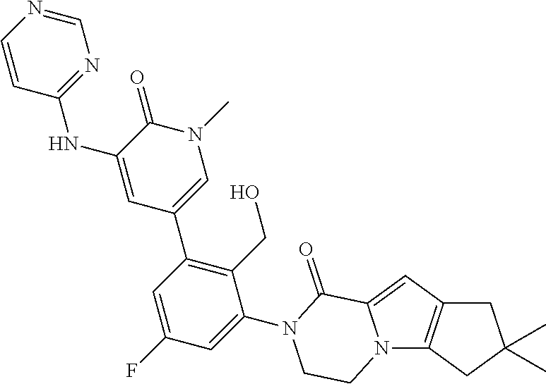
N12C3=C(C=C1C(=O)N(C1=CC(F)=CC(C4=CN(C)C(=O)C(NC5=NC=NC=C5)=C4)=C1CO)CC2)CC(C)(C)C3
